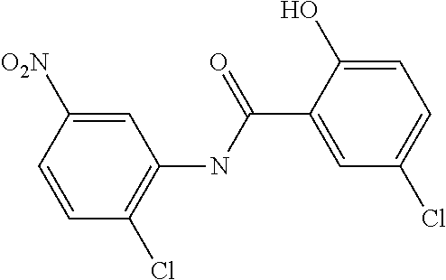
C1=CC([O2N])=CC(NC(C2=CC(Cl)=CC=C2O)=O)=C1Cl
